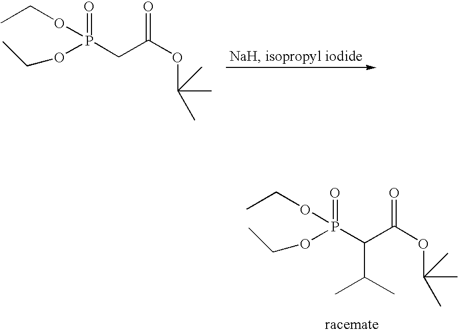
P(CC(OC(C)(C)C)=O)(=O)(OCC)OCC.P(C(C(OC(C)(C)C)=O)C(C)C)(=O)(OCC)OCC
